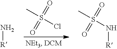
CS(Cl)(=O)=O.CS(N[R])(=O)=O.N[R]
